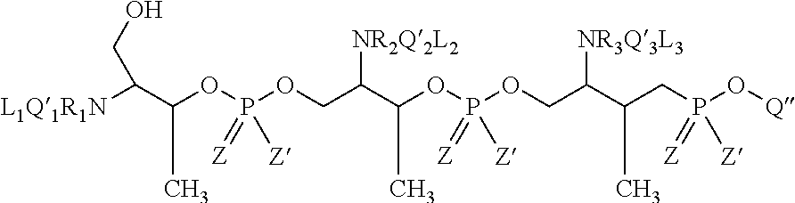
[L1Q1R1N]C(C(OP(OCC(C(OP(OCC(C(CP(O[Q])(=[Z])[Z])C)[NR3Q3L3])(=[Z])[Z])C)[NR2Q2L2])(=[Z])[Z])C)CO
